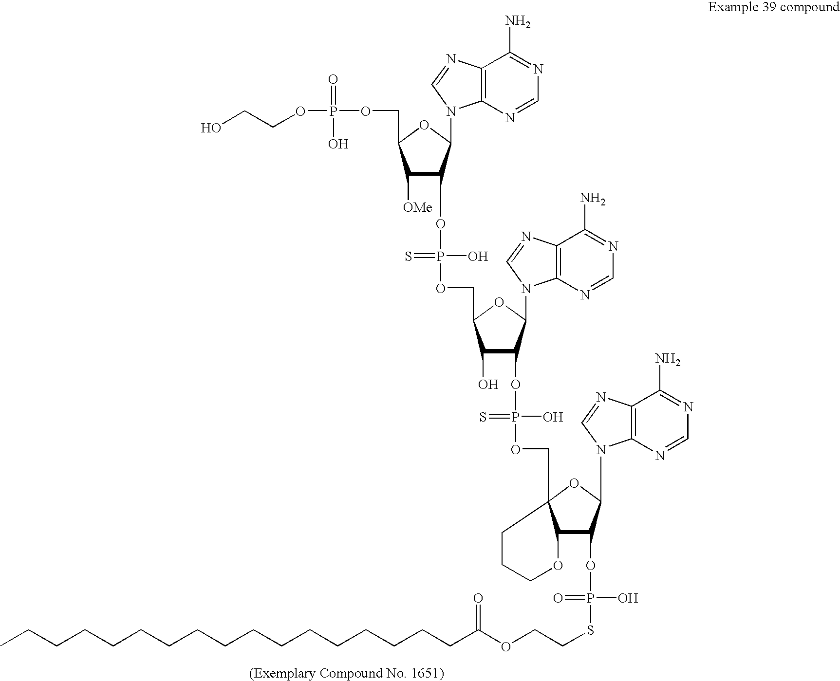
OCCOP(OCC1C([OMe])C(OP(O)(=S)OCC2C(O)C(OP(O)(=S)OCC34C(C(OP(SCCOC(CCCCCCCCCCCCCCCCC)=O)(O)=O)C(N5C6=C(N=C5)C(N)=NC=N6)O3)OCCC4)C(N3C4=C(N=C3)C(N)=NC=N4)O2)C(N2C3=C(N=C2)C(N)=NC=N3)O1)(=O)O
